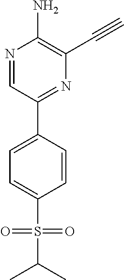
N1=CC(C2=CC=C(S(C(C)C)(=O)=O)C=C2)=NC(C#C)=C1N
